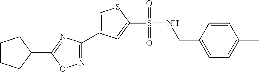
C1CCC(C2=NC(C3=CSC(S(NCC4=CC=C(C)C=C4)(=O)=O)=C3)=NO2)C1
